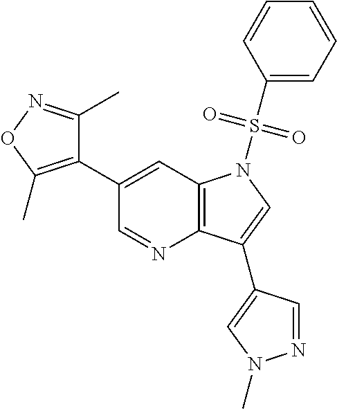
C12=C(C=C(C3=C(C)ON=C3C)C=N1)N(S(=O)(=O)C1=CC=CC=C1)C=C2C1=CN(C)N=C1
